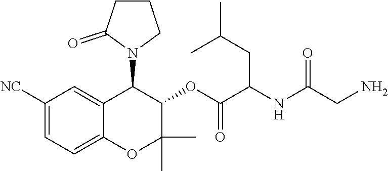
C1CCN(C2C3=CC([NC])=CC=C3OC(C)(C)C2OC(C(NC(=O)CN)CC(C)C)=O)C1=O
